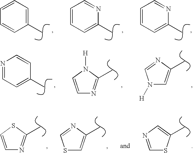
C1=CC=C(C)N=C1.C1=CC=C(C)N=C1.C1=C(C)C=CC=C1.N1=CC=C(C)C=C1.C1=CN([H])C(C)=N1.N1([H])C=C(C)N=C1.C1=CSC(C)=N1.S1C=C(C)N=C1.C1=NC=C(C)S1
